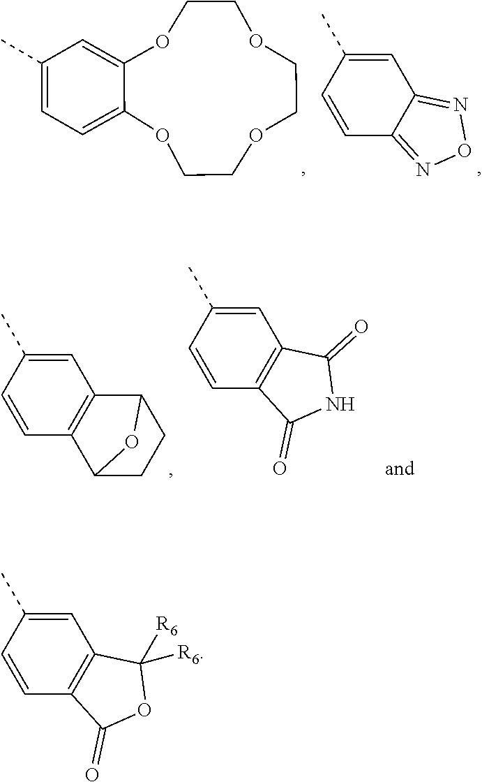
C1=CC(C)=CC2=C1C(=O)OC2([R6])[R6].C1=CC(C)=CC2=NON=C12.O1C2=CC=C(C)C=C2OCCOCCOCC1.C1=CC(C)=CC2=C1C1CCC2O1.C1=CC(C)=CC2=C1C(=O)NC2=O
